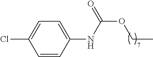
C1=C(Cl)C=CC(NC(OCC)=O)=C1
